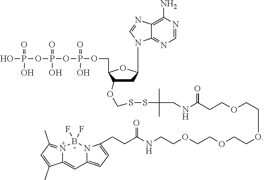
C1C(OCSSC(CNC(CCOCCOCCOCCOCCNC(=O)CCC2=CC=C3C=C4N(=C(C)C=C4C)B(F)(F)N32)=O)(C)C)C(COP(OP(OP(O)(=O)O)(=O)O)(=O)O)OC1N1C2=NC=NC(N)=C2N=C1
